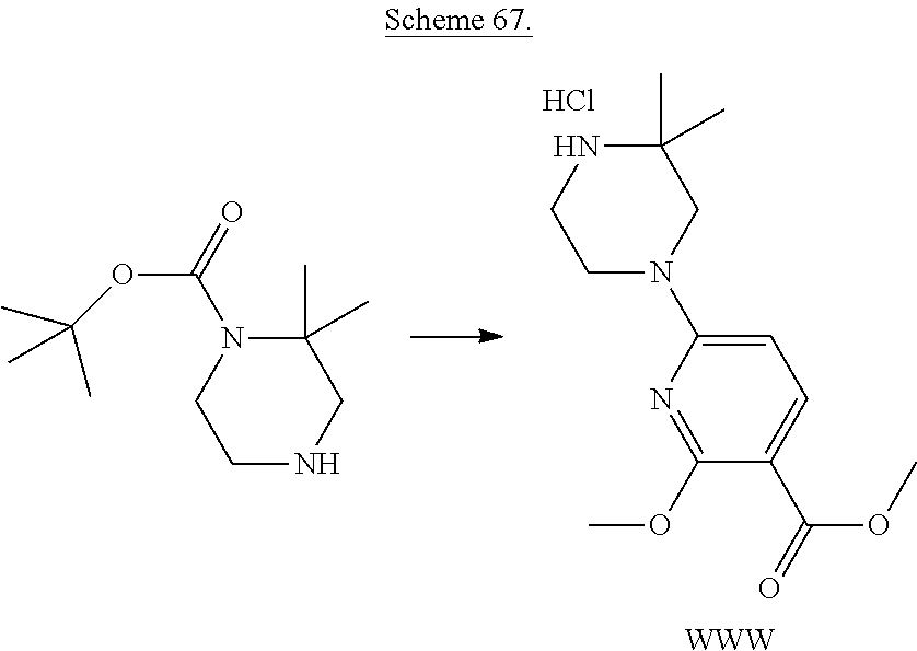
C1=C(N2CC(C)(C)NCC2)N=C(OC)C(C(OC)=O)=C1.Cl.[WWW].N1CC(C)(C)N(C(OC(C)(C)C)=O)CC1
